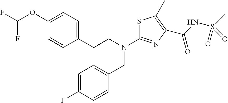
C1=C(F)C=CC(CN(C2=NC(C(NS(C)(=O)=O)=O)=C(C)S2)CCC2=CC=C(OC(F)F)C=C2)=C1
